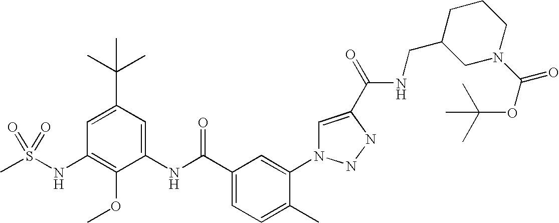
CS(NC1=C(OC)C(NC(C2=CC=C(C)C(N3C=C(C(=O)NCC4CN(C(=O)OC(C)(C)C)CCC4)NN3)=C2)=O)=CC(C(C)(C)C)=C1)(=O)=O
